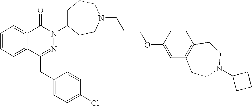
C1=CC=C2C(=C1)C(=O)N(C1CCCN(CCCOC3=CC4=C(C=C3)CCN(C3CCC3)CC4)CC1)N=C2CC1=CC=C(Cl)C=C1
